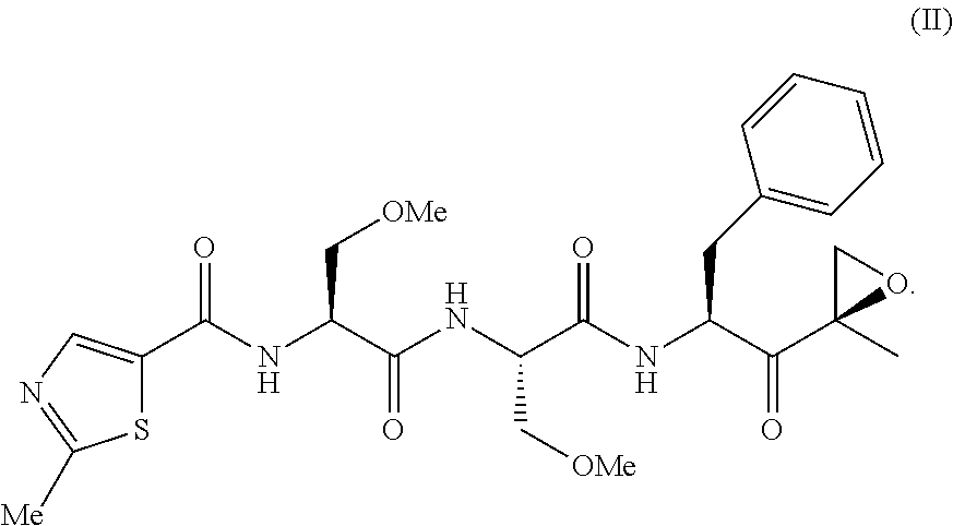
S1C(C(NC(C(NC(C(NC(C(C2(C)OC2)=O)CC2=CC=CC=C2)=O)C[OMe])=O)C[OMe])=O)=CN=C1[Me]
